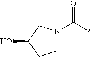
N1(C(*)=O)CCC(O)C1
